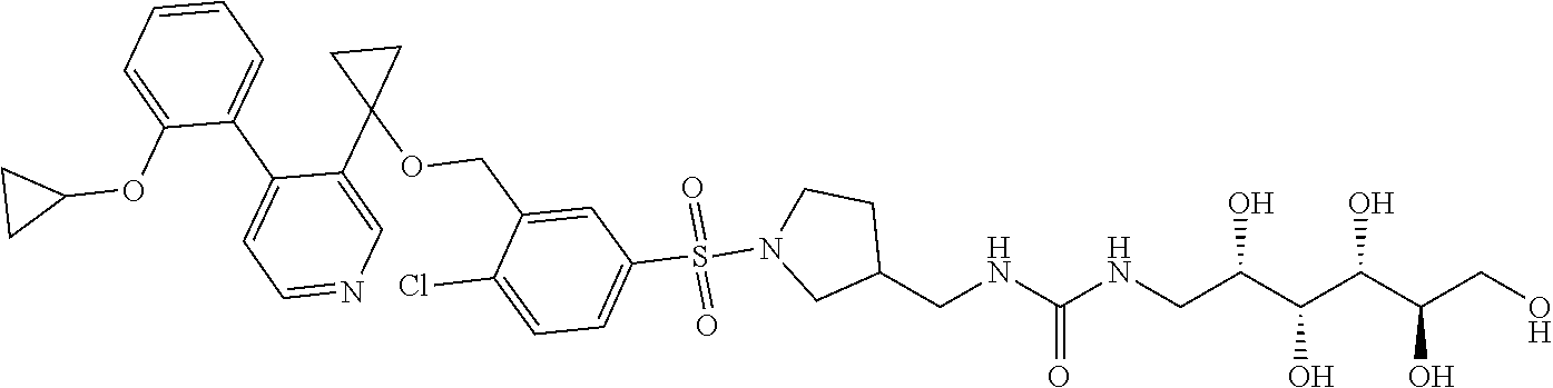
N(C(NCC(C(C(C(CO)O)O)O)O)=O)CC1CCN(S(C2=CC=C(Cl)C(COC3(C4=CN=CC=C4C4=CC=CC=C4OC4CC4)CC3)=C2)(=O)=O)C1
